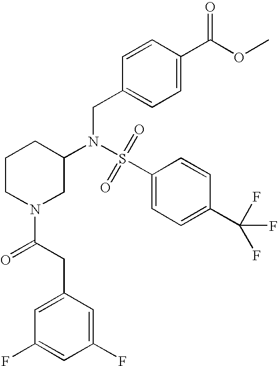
S(=O)(N(CC1=CC=C(C(OC)=O)C=C1)C1CN(C(=O)CC2=CC(F)=CC(F)=C2)CCC1)(C1=CC=C(C(F)(F)F)C=C1)=O
